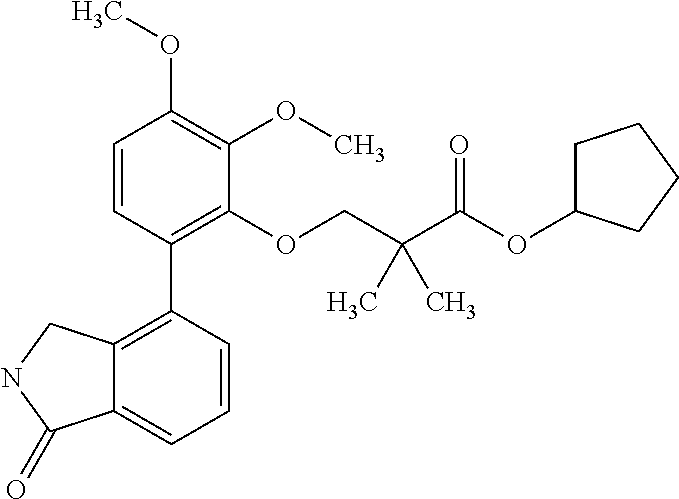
C1=CC(C2=C3C(=CC=C2)C(=O)NC3)=C(OCC(C(OC2CCCC2)=O)(C)C)C(OC)=C1OC
